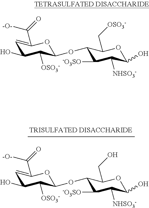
C1=C(C(=O)[-O-])OC(OC2C([-O3SO])C([NHSO3-])C(O)OC2CO)C([OSO3-])C1O.C1=C(C(=O)[-O-])OC(OC2C([-O3SO])C([NHSO3-])C(O)OC2C[OSO3-])C([OSO3-])C1O
